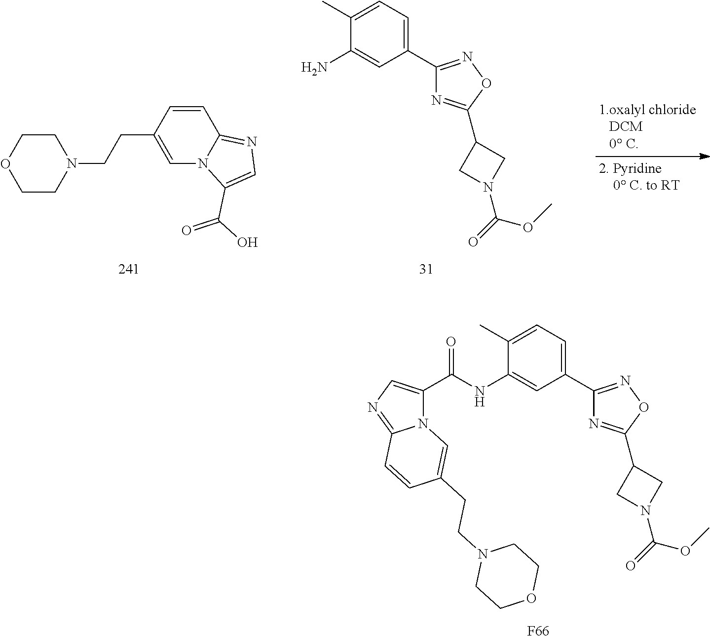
C1(C2=NOC(C3CN(C(=O)OC)C3)=N2)=CC=C(C)C(NC(=O)C2=CN=C3N2C=C(CCN2CCOCC2)C=C3)=C1.[F66].C1(C2=NOC(C3CN(C(=O)OC)C3)=N2)=CC=C(C)C(N)=C1.C1CN(CCC2=CN3C(=NC=C3C(O)=O)C=C2)CCO1
